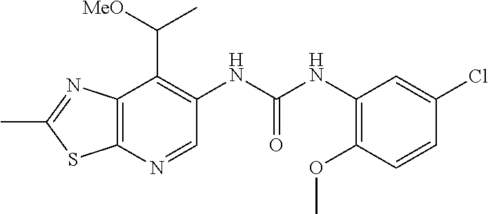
C12=C(N=CC(NC(NC3=C(OC)C=CC(Cl)=C3)=O)=C1C([MeO])C)SC(C)=N2
